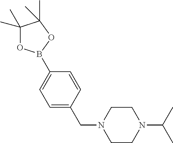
C1(B2OC(C)(C)C(C)(C)O2)=CC=C(CN2CCN(C(C)C)CC2)C=C1
